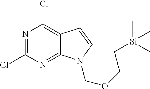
N1=C(Cl)N=C2C(=C1Cl)C=CN2COCC[Si](C)(C)C
